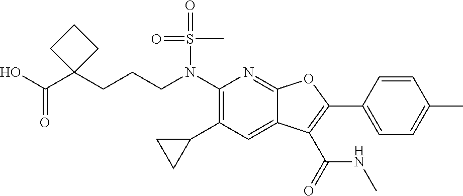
N(C1=C(C2CC2)C=C2C(=N1)OC(C1=CC=C(C)C=C1)=C2C(=O)NC)(S(=O)(C)=O)CCCC1(C(O)=O)CCC1
